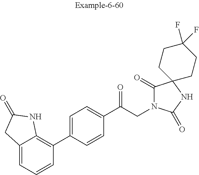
C12=CC=CC(C3=CC=C(C(CN4C(=O)C5(NC4=O)CCC(F)(F)CC5)=O)C=C3)=C1NC(=O)C2
